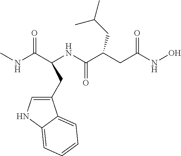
CNC(C(NC(C(CC(NO)=O)CC(C)C)=O)CC1=CNC2=CC=CC=C12)=O
